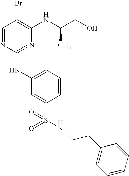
C1=NC(NC2=CC=CC(S(=O)(=O)NCCC3=CC=CC=C3)=C2)=NC(NC(CO)C)=C1Br
